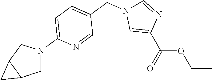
C1N(C2=CC=C(CN3C=C(C(=O)OCC)N=C3)C=N2)CC2C1C2
